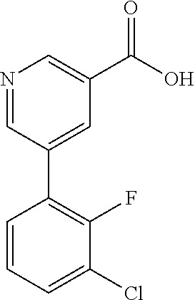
C1=CC=C(Cl)C(F)=C1C1=CC(C(O)=O)=CN=C1
